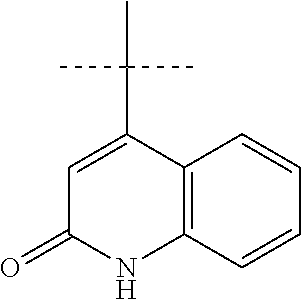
C12=C(C=CC=C1)NC(=O)C=C2C(C)(C)C
